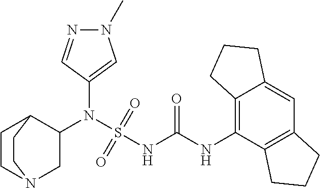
C1(N(S(NC(NC2=C3C(=CC4=C2CCC4)CCC3)=O)(=O)=O)C2C3CCN(C2)CC3)=CN(C)N=C1
